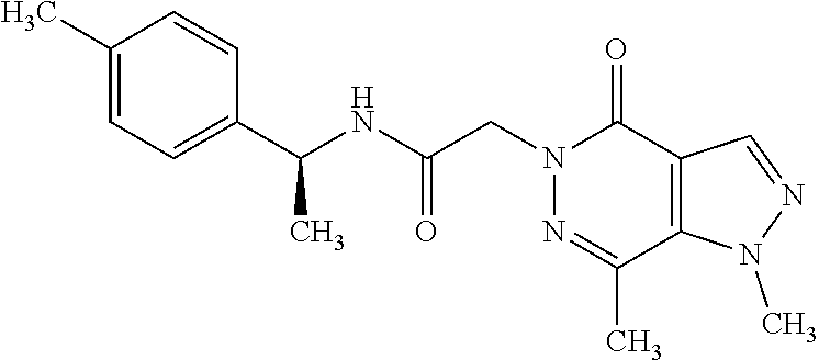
C1(C)=CC=C(C(NC(CN2C(=O)C3=C(C(C)=N2)N(C)N=C3)=O)C)C=C1
